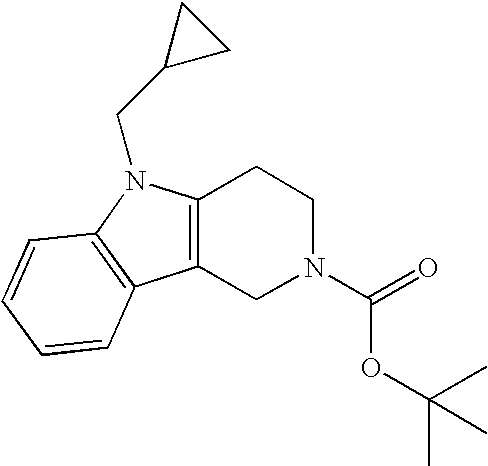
C12=C(CN(C(=O)OC(C)(C)C)CC1)C1=C(N2CC2CC2)C=CC=C1
